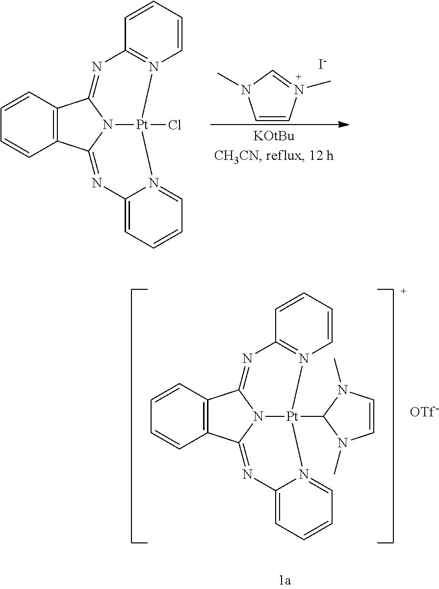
C12=C(C=CC=C1)C1=NC3=N(C=CC=C3)[Pt]3(C4N(C)C=CN4C)N1C2=NC1=CC=CC=N13.C1=CN(C)=CN1C.[I-].C12=C(C=CC=C1)C1=NC3=N(C=CC=C3)[Pt]3(Cl)N1C2=NC1=CC=CC=N13
